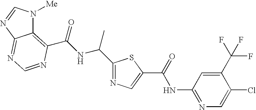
C12=C(C(NC(C3=NC=C(C(=O)NC4=NC=C(Cl)C(C(F)(F)F)=C4)S3)C)=O)N=CN=C1N=CN2[Me]
